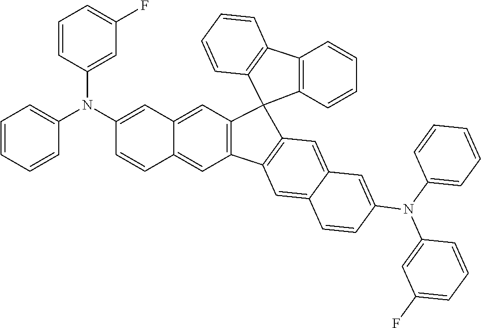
C1=C2C(=CC3=C1C1=C(C34C3=C(C5=C4C=CC=C5)C=CC=C3)C=C3C(=C1)C=CC(N(C1=CC=CC=C1)C1=CC(F)=CC=C1)=C3)C=C(N(C1=CC=CC=C1)C1=CC(F)=CC=C1)C=C2
